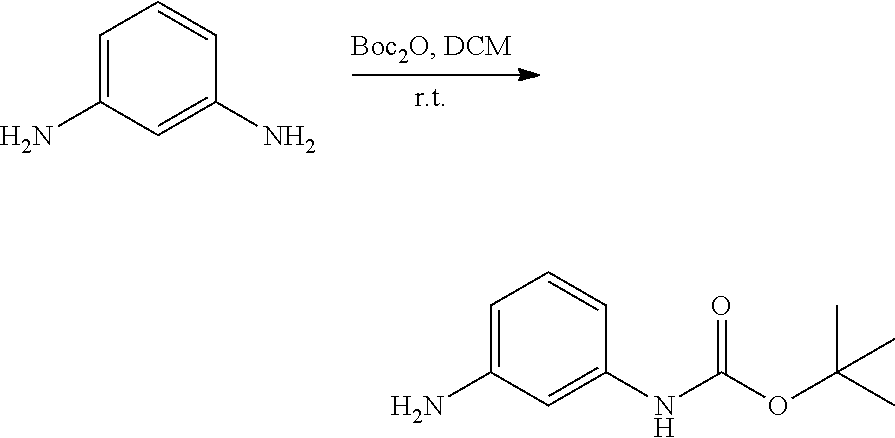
C1=C(N)C=C(N)C=C1.C1=C(N)C=C(NC(OC(C)(C)C)=O)C=C1
